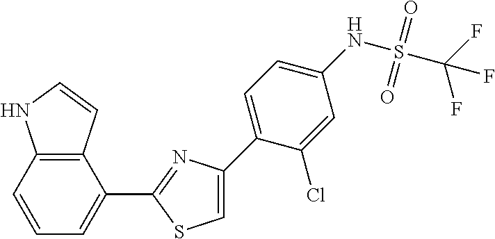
C1=C(C2=CC=C(NS(=O)(=O)C(F)(F)F)C=C2Cl)N=C(C2=CC=CC3=C2C=CN3)S1
